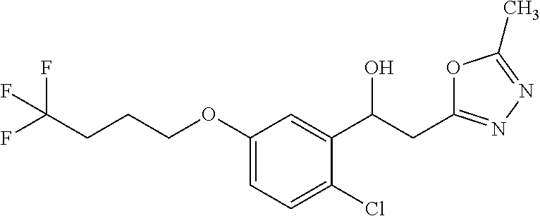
C(CCOC1=CC=C(Cl)C(C(CC2=NN=C(C)O2)O)=C1)C(F)(F)F
